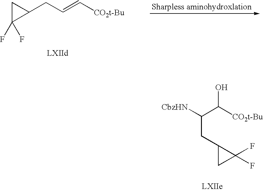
C1(CC=C[CO2t-Bu])CC1(F)F.C(C([CO2t-Bu])O)([CbzHN])CC1CC1(F)F
